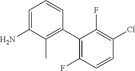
C1=CC(C2=C(F)C=CC(Cl)=C2F)=C(C)C(N)=C1
